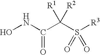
ONC(C(S([R3])(=O)=O)([R1])[R2])=O
